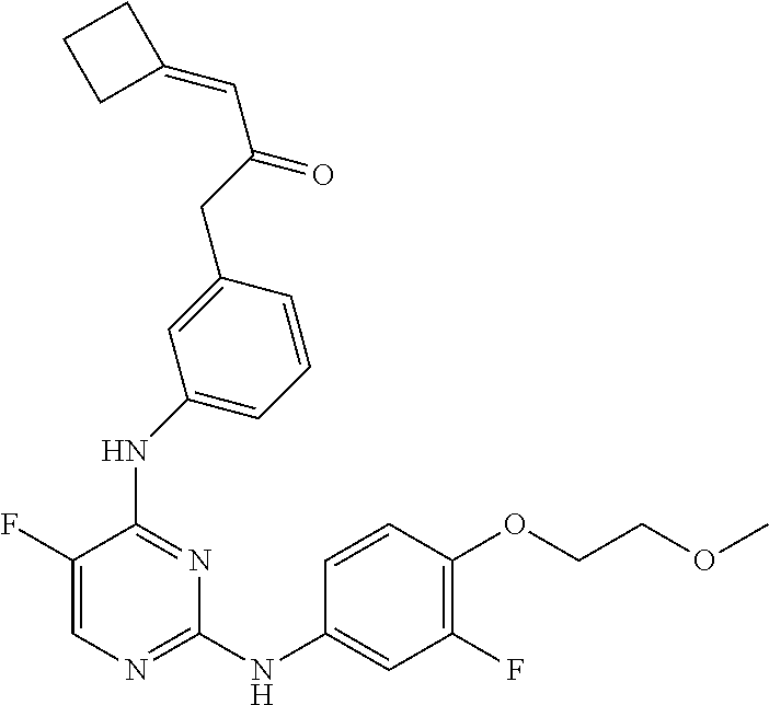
N(C1=NC=C(F)C(NC2=CC=CC(CC(C=C3CCC3)=O)=C2)=N1)C1=CC(F)=C(OCCOC)C=C1
